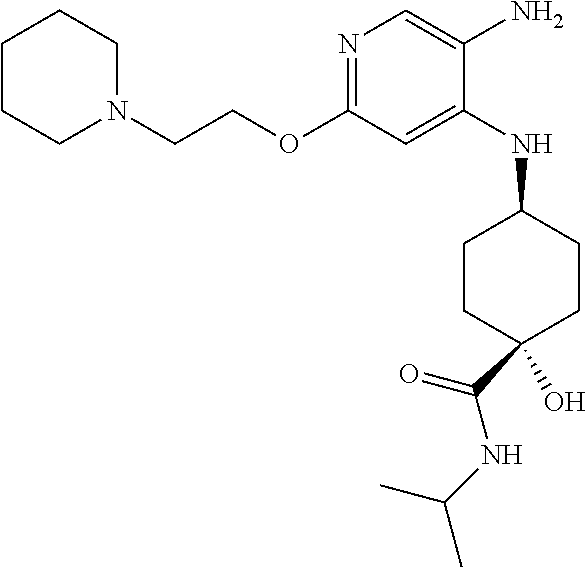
C1CC(O)(C(NC(C)C)=O)CCC1NC1=CC(OCCN2CCCCC2)=NC=C1N
